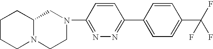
C12N(CCN(C3=NN=C(C4=CC=C(C(F)(F)F)C=C4)C=C3)C1)CCCC2
